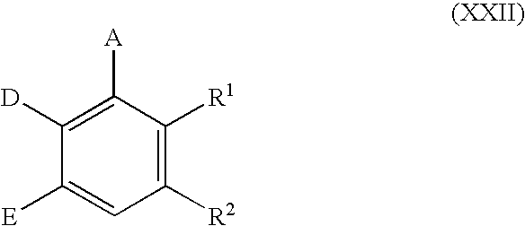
C1([D])=C([A])C([R1])=C([R2])C=C1[E]
